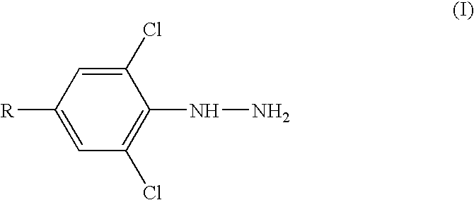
C1(Cl)=CC([R])=CC(Cl)=C1NN
